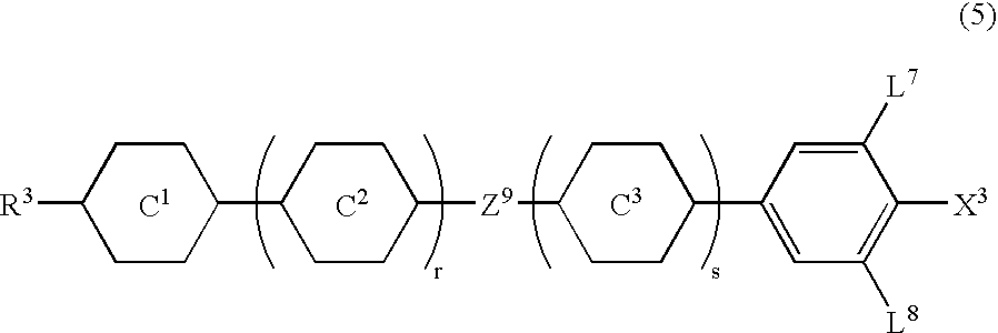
C1CC([R3])CCC1C1CCC([Z9]C2CCC(C3=CC([L8])=C([X3])C([L7])=C3)CC2)CC1.[C1].[C2]
